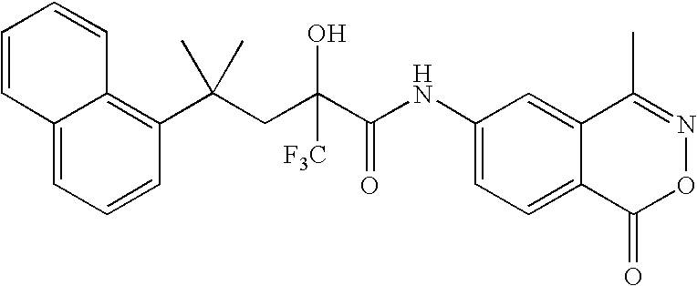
C12=CC=CC(C(CC(C(NC3=CC=C4C(=C3)C(C)=NOC4=O)=O)([F3C])O)(C)C)=C1C=CC=C2
